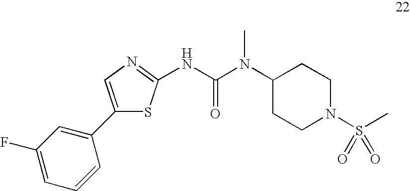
N(C(N(C)C1CCN(S(C)(=O)=O)CC1)=O)C1=NC=C(C2=CC(F)=CC=C2)S1
